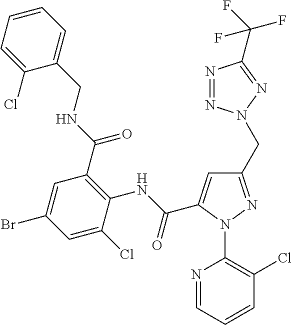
C1(Cl)=CC=CC=C1CNC(C1=C(NC(=O)C2=CC(CN3N=NC(C(F)(F)F)=N3)=NN2C2=C(Cl)C=CC=N2)C(Cl)=CC(Br)=C1)=O
